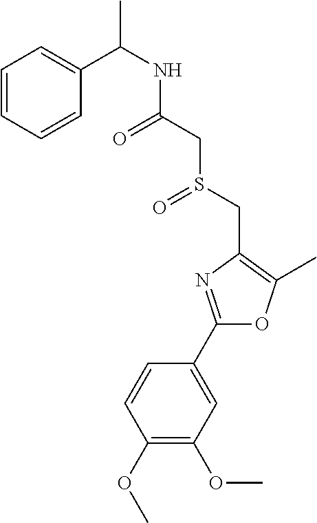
C1(OC)=C(OC)C=C(C2=NC(CS(=O)CC(=O)NC(C3=CC=CC=C3)C)=C(C)O2)C=C1
